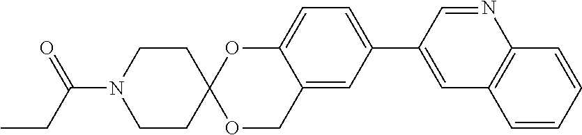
C1CC2(CCN1C(CC)=O)OCC1=CC(C3=CC4=C(N=C3)C=CC=C4)=CC=C1O2
